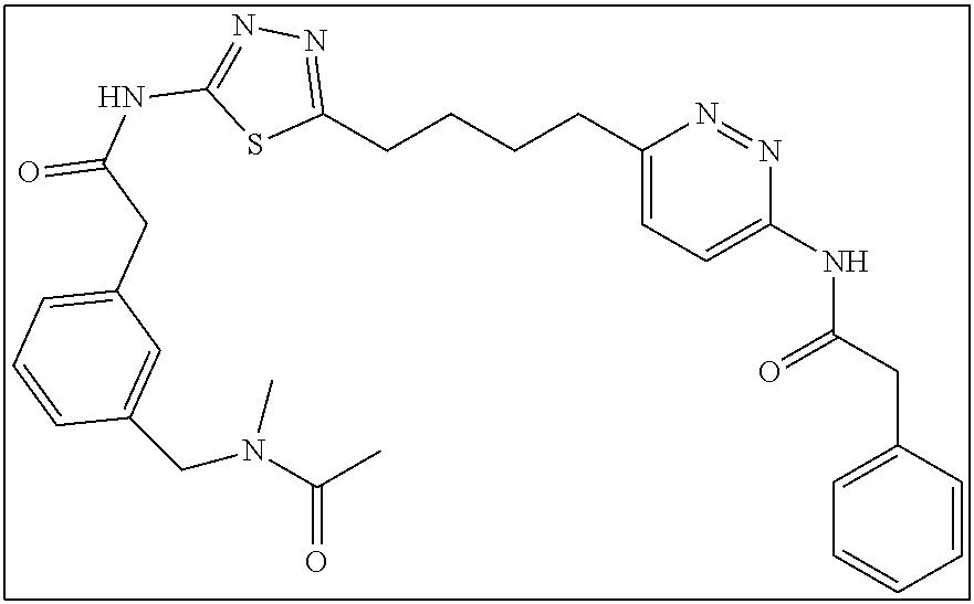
C(CCCC1=CC=C(NC(CC2=CC=CC=C2)=O)N=N1)C1=NN=C(NC(=O)CC2=CC=CC(CN(C(C)=O)C)=C2)S1
